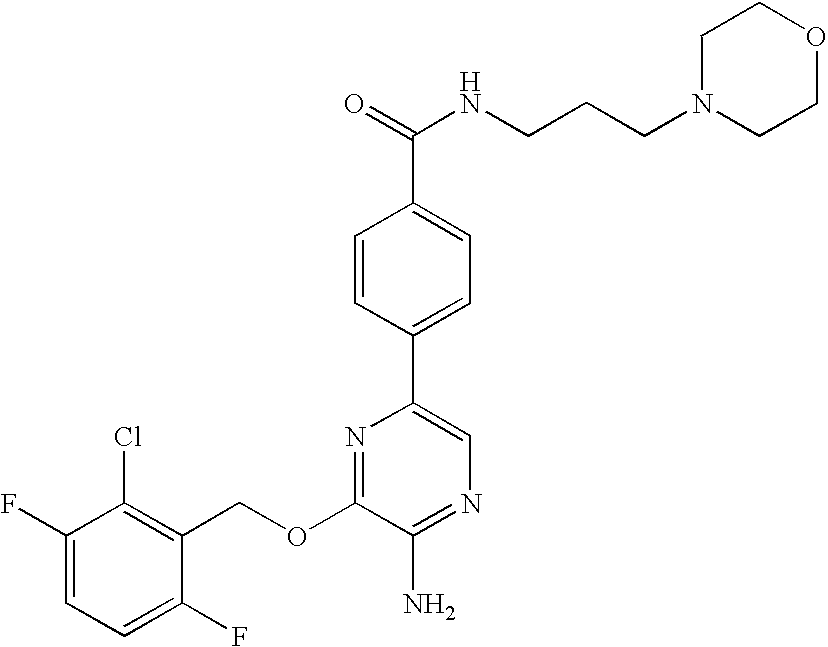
C1(OCC2=C(Cl)C(F)=CC=C2F)=NC(C2=CC=C(C(NCCCN3CCOCC3)=O)C=C2)=CN=C1N
